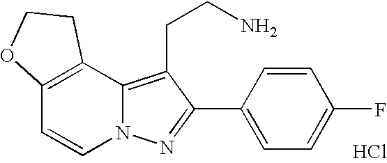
C12=C(CCN)C(C3=CC=C(F)C=C3)=NN1C=CC1=C2CCO1.Cl
